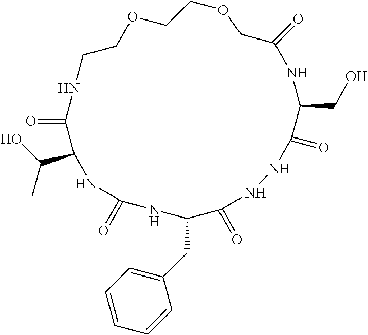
O=C1C(C(C)O)NC(=O)NC(CC2=CC=CC=C2)C(=O)NNC(=O)C(CO)NC(=O)COCCOCCN1
